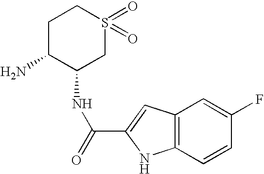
C1C(N)C(NC(C2=CC3=C(N2)C=CC(F)=C3)=O)CS(=O)(=O)C1
